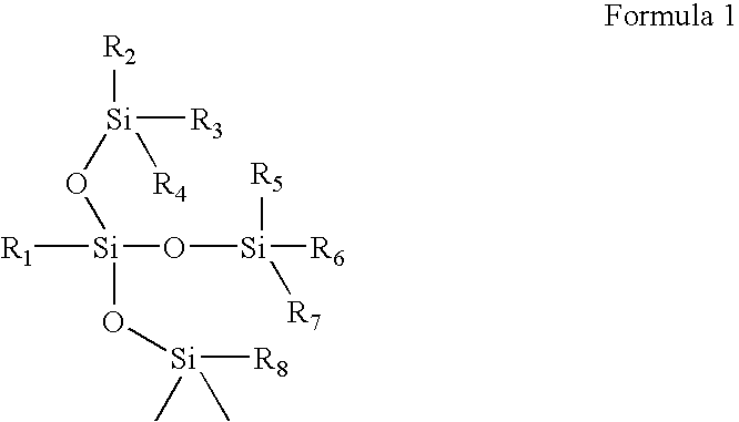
[R1][Si](O[Si]([R6])([R5])[R7])(O[Si]([R2])([R4])[R3])O[Si]([R8])(C)C
